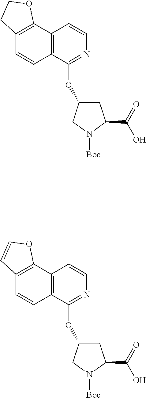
C12=C(C(OC3CC(C(=O)O)N([Boc])C3)=NC=C1)C=CC1=C2OCC1.C12=C(C(OC3CC(C(=O)O)N([Boc])C3)=NC=C1)C=CC1=C2OC=C1
